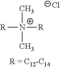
C[N+](C)([R])[R].[Cl-]
